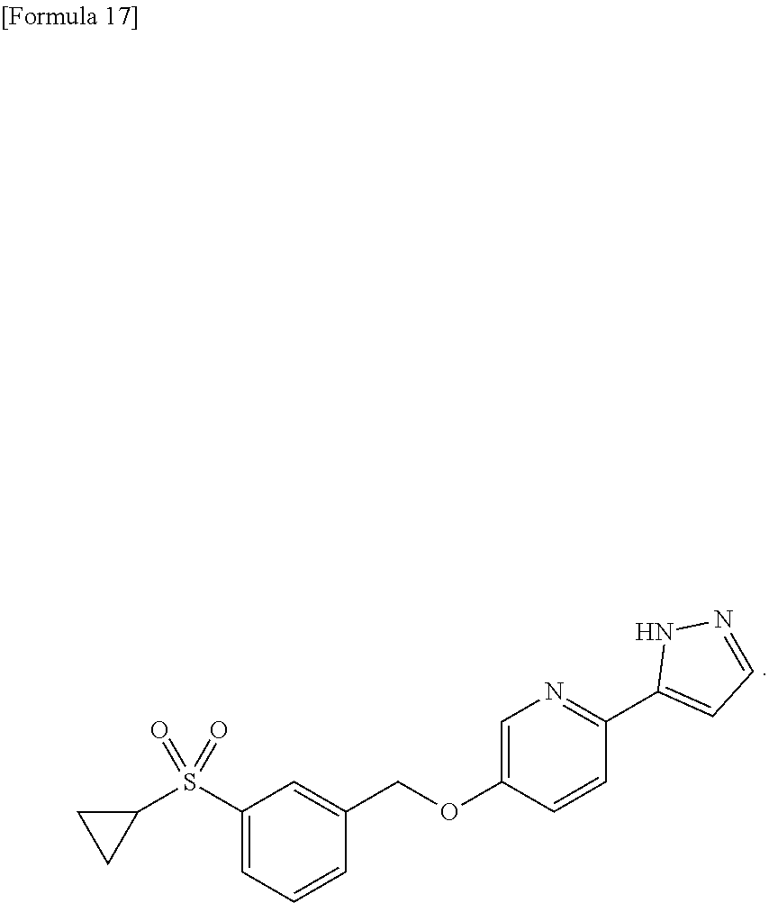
C1(S(C2CC2)(=O)=O)=CC=CC(COC2=CN=C(C3=CC=NN3)C=C2)=C1
